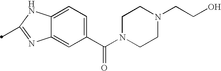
C1(C(N2CCN(CCO)CC2)=O)=CC=C2C(=C1)N=C(C)N2
